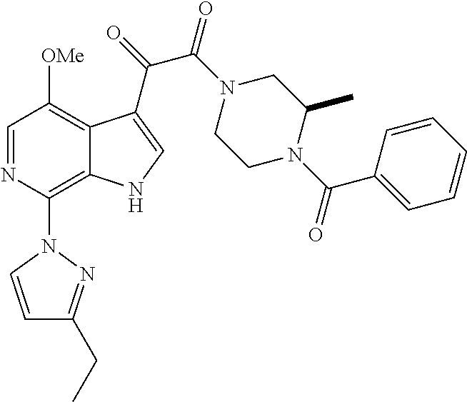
C1=NC(N2C=CC(CC)=N2)=C2C(=C1[OMe])C(C(C(=O)N1CCN(C(C3=CC=CC=C3)=O)C(C)C1)=O)=CN2
